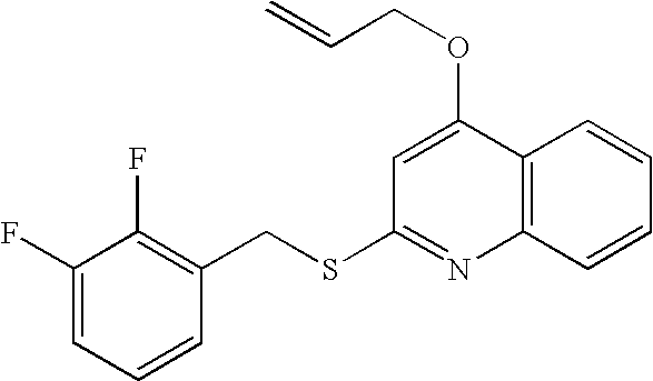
C1=C(OCC=C)C2=C(N=C1SCC1=C(F)C(F)=CC=C1)C=CC=C2
